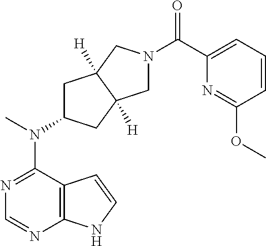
N1=C(N(C2CC3([H])C([H])(C2)CN(C(C2=CC=CC(OC)=N2)=O)C3)C)C2=C(N=C1)NC=C2
